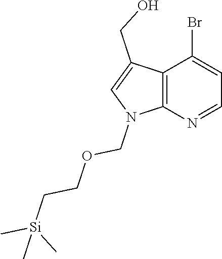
C12=C(N=CC=C1Br)N(COCC[Si](C)(C)C)C=C2CO
